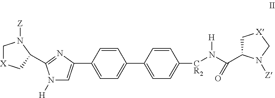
C1[X]CC(C2=NC(C3=CC=C(C4=CC=C([CR2]N(C(C5C[X]CN5[Z])=O)[H])C=C4)C=C3)=CN2[H])N1[Z]
